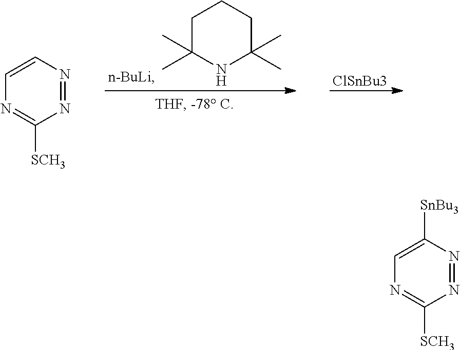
[ClSnBu3].C1C(C)(C)NC(C)(C)CC1.C1=CN=NC([SCH3])=N1.C1=C([SnBu3])N=NC([SCH3])=N1
